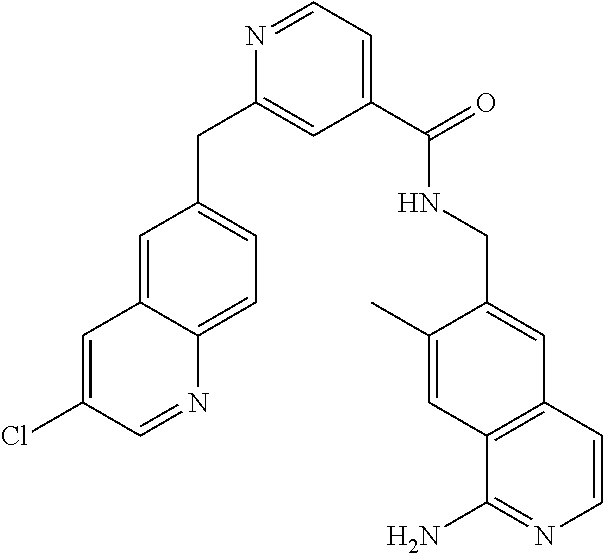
C1(C(NCC2=CC3=C(C=C2C)C(N)=NC=C3)=O)=CC=NC(CC2=CC=C3C(=C2)C=C(Cl)C=N3)=C1
